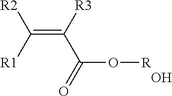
C(=C([R3])C(=O)O[R])([R1])[R2].O
